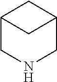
C12CNCC(C1)C2
